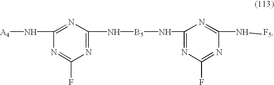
[A4]NC1=NC(N[B5]NC2=NC(F)=NC(N[F5])=N2)=NC(F)=N1
